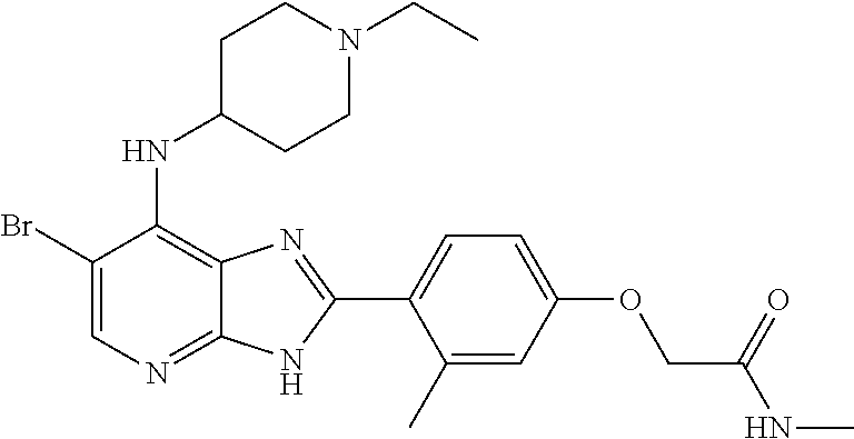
C1(Br)=CN=C2C(=C1NC1CCN(CC)CC1)N=C(C1=CC=C(OCC(NC)=O)C=C1C)N2
